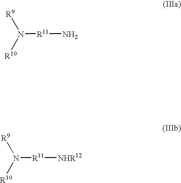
N([R11]N)([R9])[R10].N([R11][NHR12])([R9])[R10]
